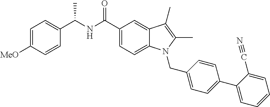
C1=C([MeO])C=CC(C(NC(C2=CC=C3C(=C2)C(C)=C(C)N3CC2=CC=C(C3=CC=CC=C3C#N)C=C2)=O)C)=C1
